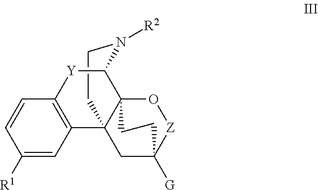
C1CN([R2])C2[Y]C3=C(C=C([R1])C=C3)C13C21O[Z]C([G])(C3)CC1
